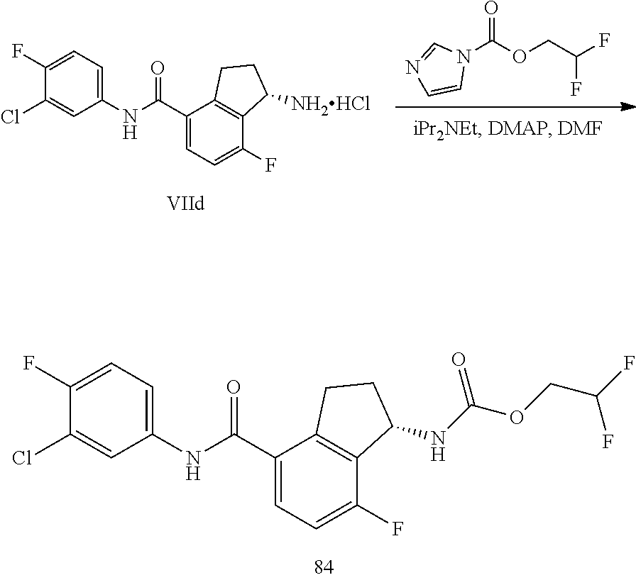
C1(Cl)=CC(NC(C2=CC=C(F)C3=C2CCC3[NH2HCl])=O)=CC=C1F.N1(C(OCC(F)F)=O)C=NC=C1.C1(Cl)=CC(NC(C2=CC=C(F)C3=C2CCC3NC(OCC(F)F)=O)=O)=CC=C1F
